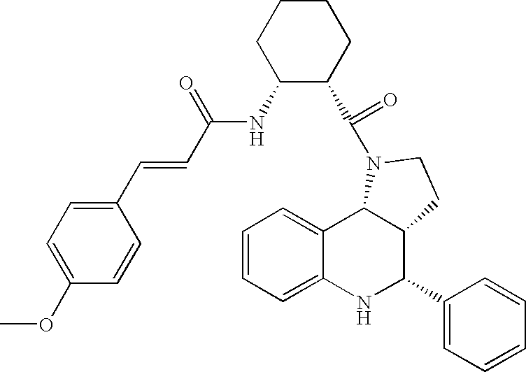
C1=CC=C2C(=C1)C1C(C(C3=CC=CC=C3)N2)CCN1C(=O)C1C(NC(C=CC2=CC=C(OC)C=C2)=O)CCCC1
